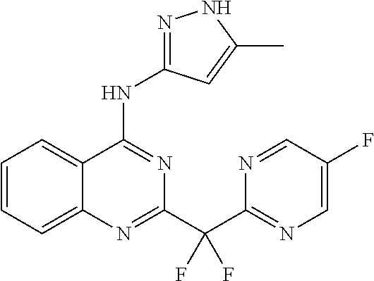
C1=CC=C2C(=C1)C(NC1=NNC(C)=C1)=NC(C(C1=NC=C(F)C=N1)(F)F)=N2
